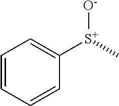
C1=CC=CC([S+](C)[O-])=C1
